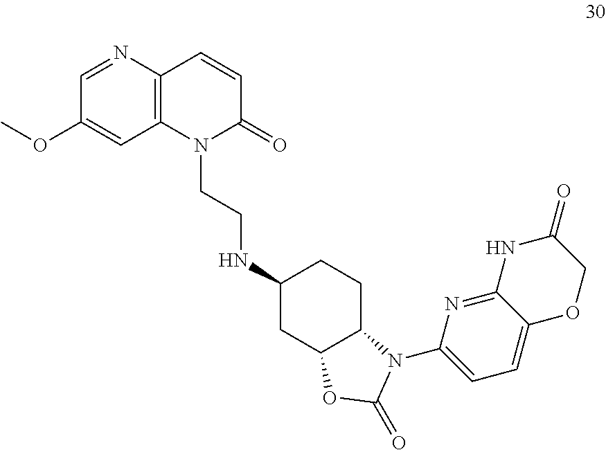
N1(CCNC2CC3C(CC2)N(C2=CC=C4C(=N2)NC(=O)CO4)C(=O)O3)C(=O)C=CC2=C1C=C(OC)C=N2
